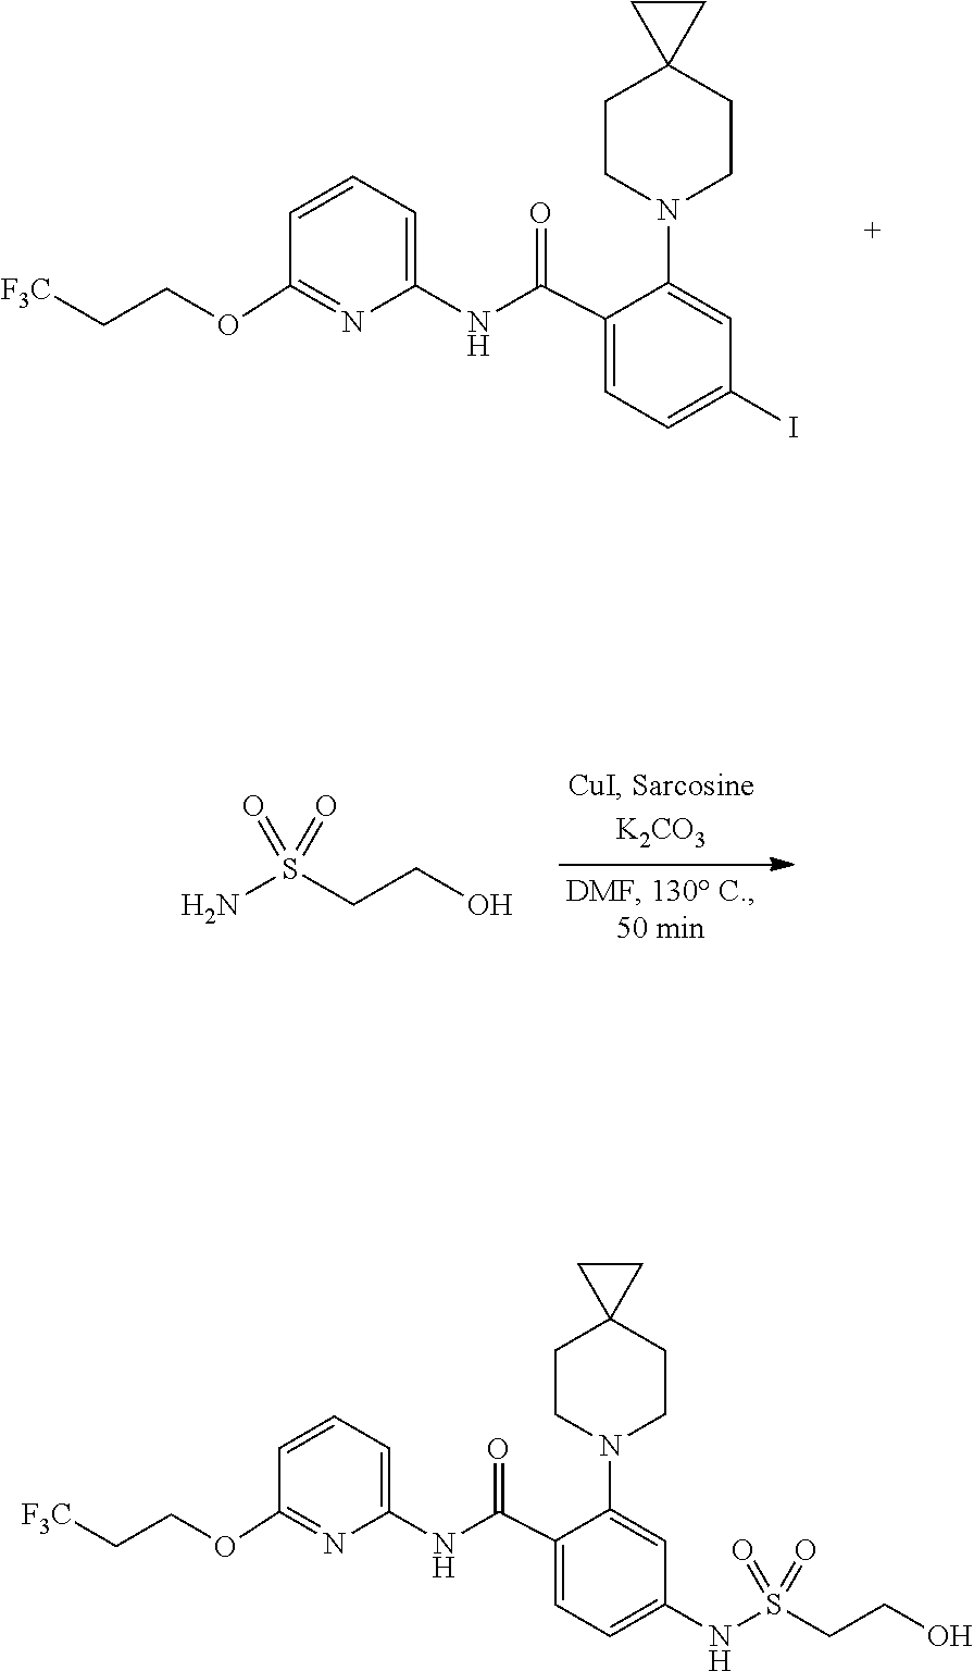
C1=CC=C(NC(C2=CC=C(I)C=C2N2CCC3(CC2)CC3)=O)N=C1OCC[F3C].NS(CCO)(=O)=O.C1=CC=C(NC(C2=CC=C(NS(CCO)(=O)=O)C=C2N2CCC3(CC2)CC3)=O)N=C1OCC[F3C]
